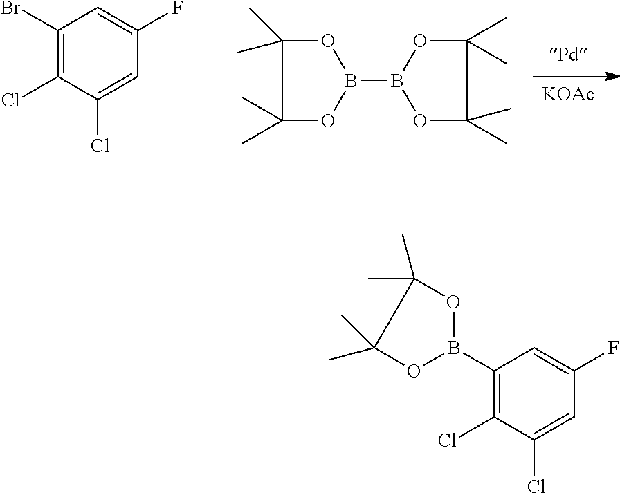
[KOAc].C1(Br)=C(Cl)C(Cl)=CC(F)=C1.C1(C)(C)OB(B2OC(C)(C)C(C)(C)O2)OC1(C)C.C1(B2OC(C)(C)C(C)(C)O2)=C(Cl)C(Cl)=CC(F)=C1
